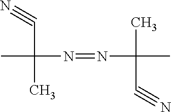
CC(C#N)(C)N=NC(C)(C#N)C
